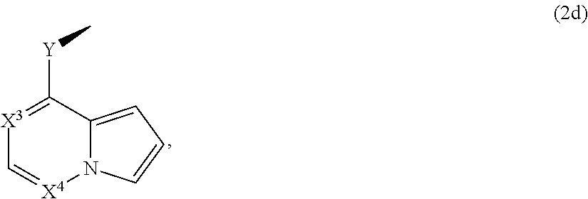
[X3]1=C([Y]C)C2=CC=CN2[X4]=C1
